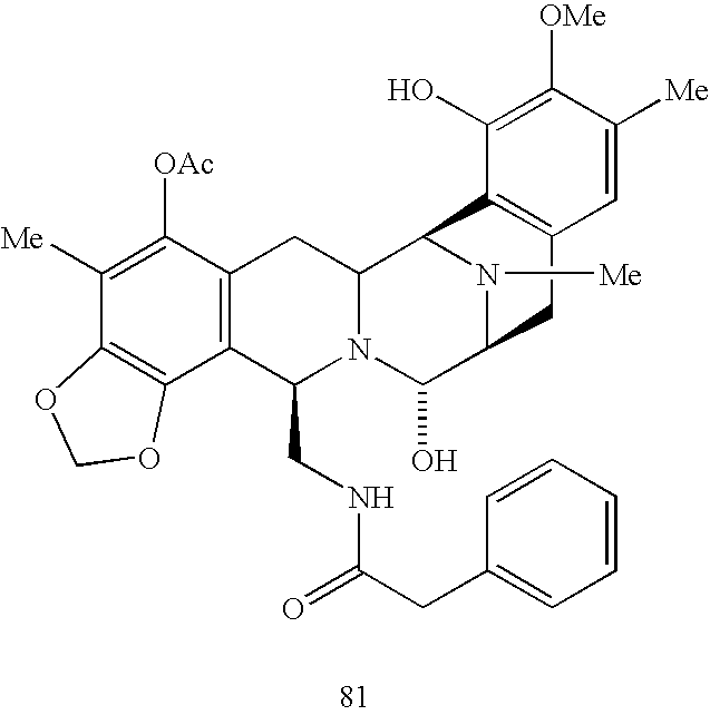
C1([Me])=C([OAc])C2=C(C3=C1OCO3)C(CNC(CC1=CC=CC=C1)=O)N1C(C2)C2N([Me])C(C1O)CC1=C2C(O)=C([OMe])C([Me])=C1
